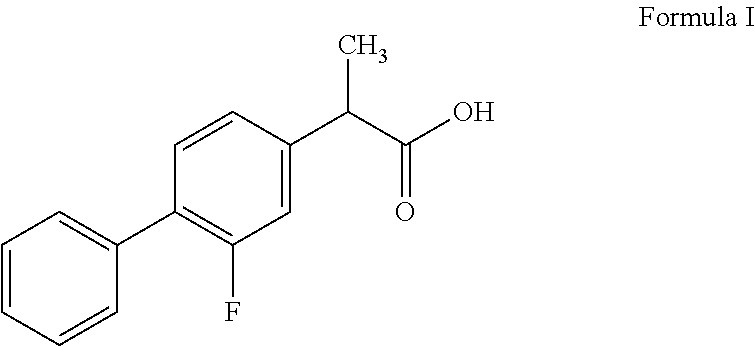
C1=CC=CC(C2=C(F)C=C(C(C(=O)O)C)C=C2)=C1
